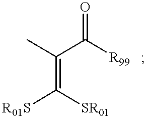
CC(C([R99   ])=O)=C([R01S])[SR01]
